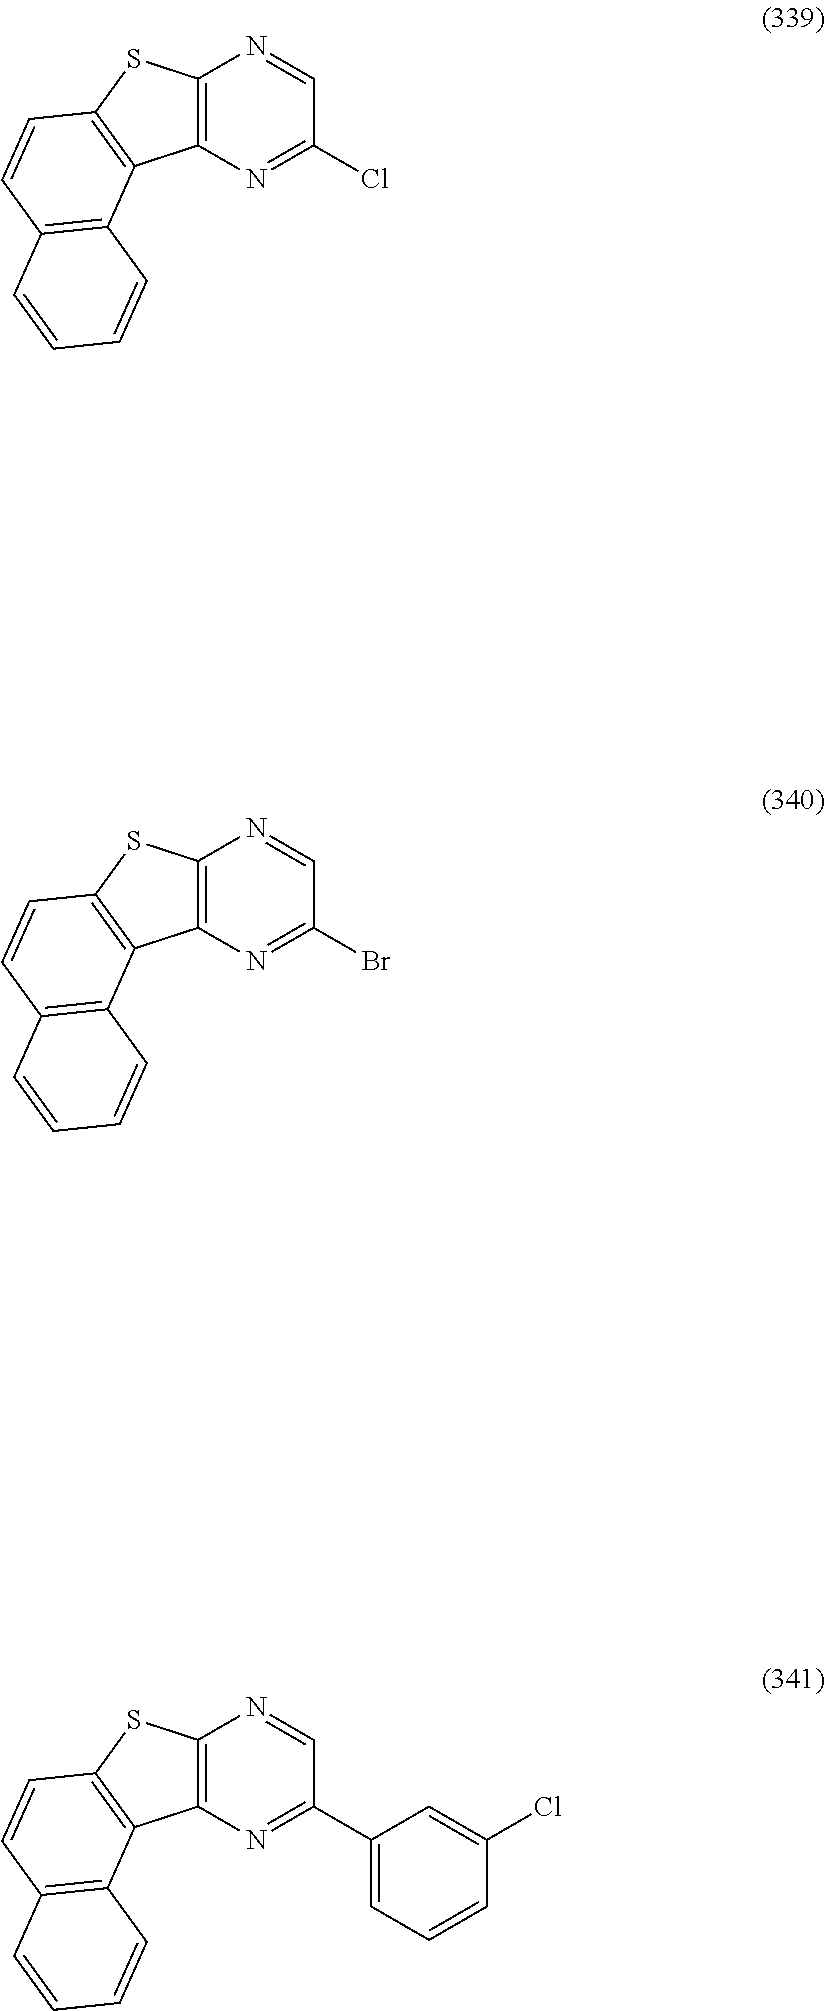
C12=C(N=C(Cl)C=N1)C1=C(S2)C=CC2=C1C=CC=C2.C12=C(N=C(Br)C=N1)C1=C(S2)C=CC2=C1C=CC=C2.C12=C(N=C(C3=CC=CC(Cl)=C3)C=N1)C1=C(S2)C=CC2=C1C=CC=C2
